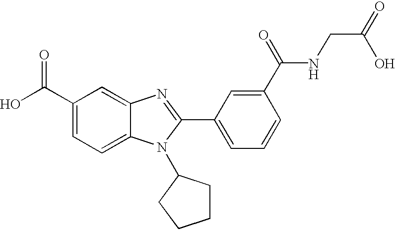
C1(C(O)=O)=CC=C2C(=C1)N=C(C1=CC=CC(C(=O)NCC(=O)O)=C1)N2C1CCCC1
